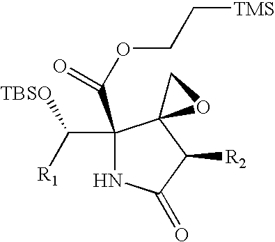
C1(C(=O)OCC[TMS])(C([R1])[TBSO])NC(=O)C([R2])C12OC2
